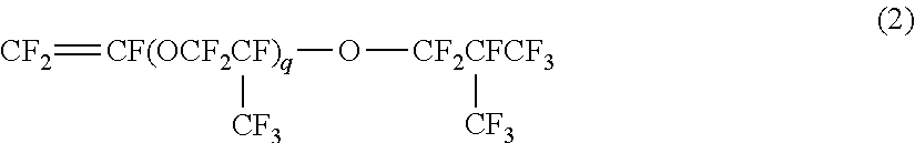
[CF2]=[CF(OCF2CF)q](O[CF2CFCF3][CF3])[CF3]
